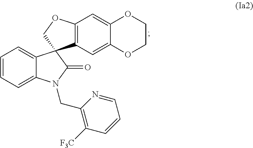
C1=C2C(=CC=C1)C1(C(=O)N2CC2=C([F3C])C=CC=N2)C2=C(C=C3C(=C2)OCCO3)OC1
